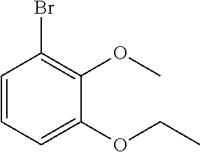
C1=CC=C(OCC)C(OC)=C1Br
